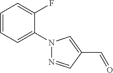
N1=CC(C=O)=CN1C1=CC=CC=C1F
